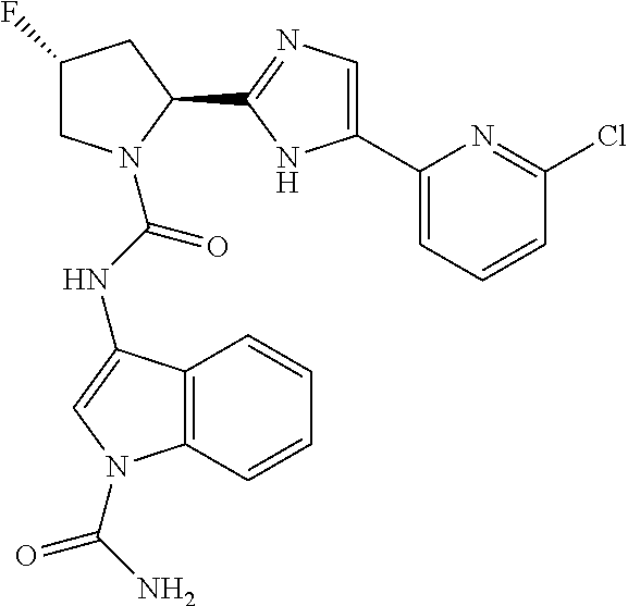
C1C(F)CC(C2=NC=C(C3=CC=CC(Cl)=N3)N2)N1C(NC1=CN(C(N)=O)C2=C1C=CC=C2)=O
